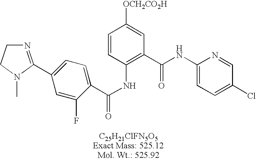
C1=C(F)C(C(NC2=C(C(NC3=CC=C(Cl)C=N3)=O)C=C([OCH2CO2H])C=C2)=O)=CC=C1C1=NCCN1C
